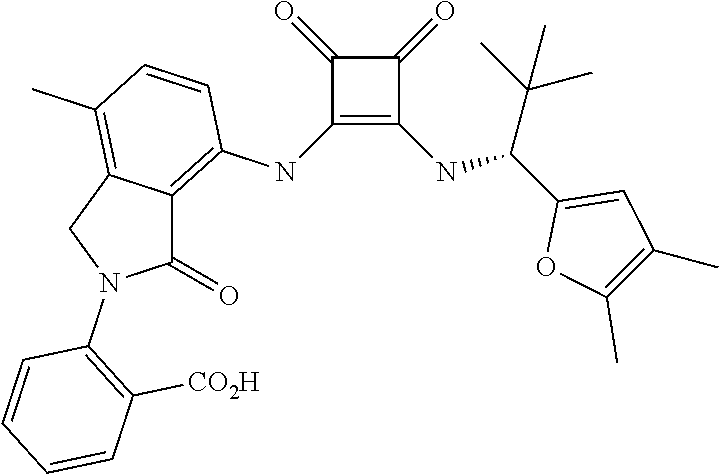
C1(NC2=C3C(=C(C)C=C2)CN(C2=C([CO2H])C=CC=C2)C3=O)=C(NC(C2=CC(C)=C(C)O2)C(C)(C)C)C(=O)C1=O
